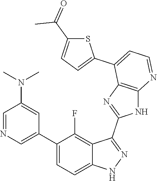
C1=NC=C(C2=CC=C3C(=C2F)C(C2=NC4=C(N2)N=CC=C4C2=CC=C(C(=O)C)S2)=NN3)C=C1N(C)C
